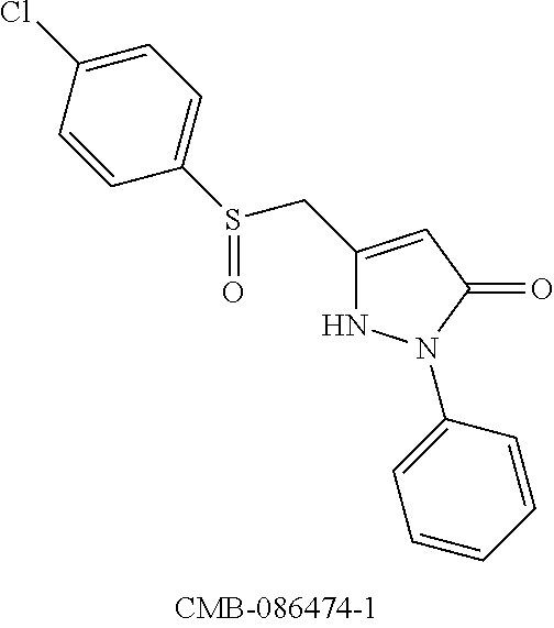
C1(CS(C2=CC=C(Cl)C=C2)=O)=CC(=O)N(C2=CC=CC=C2)N1
